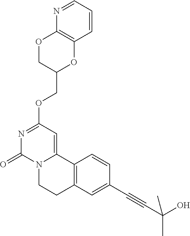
C1=CC=NC2=C1OC(COC1=NC(=O)N3C(=C1)C1=C(CC3)C=C(C#CC(C)(O)C)C=C1)CO2
